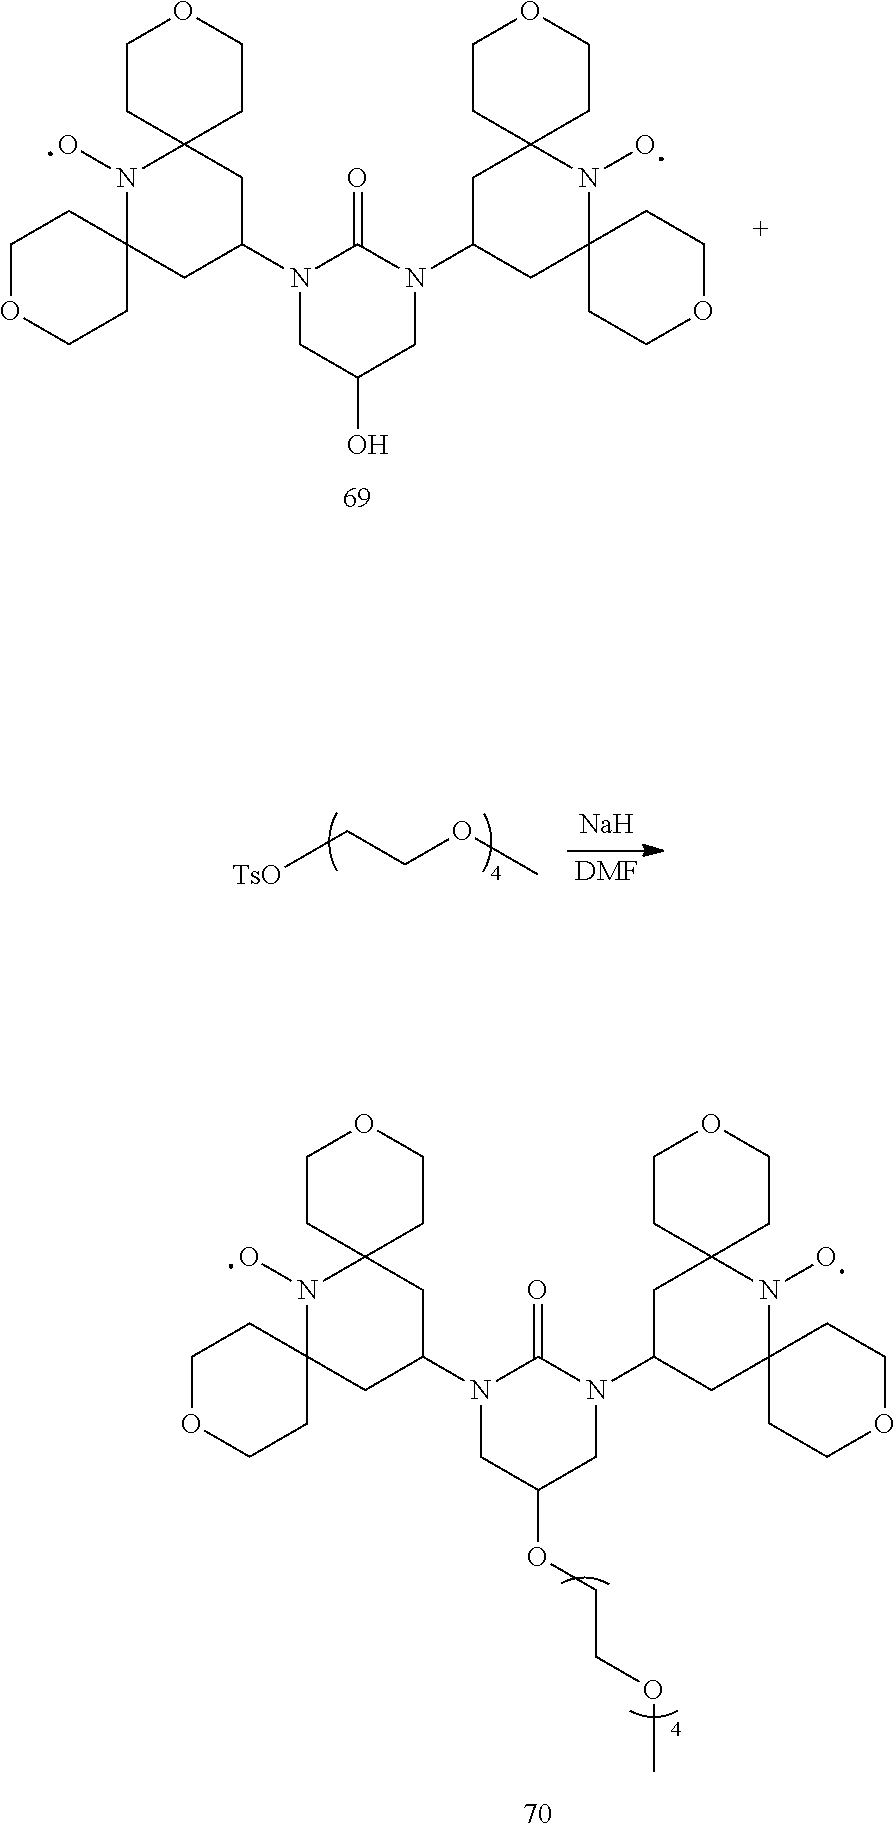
O1CCC2(CC1)N(O)C1(CC(N3CC(O)CN(C4CC5(N(O)C6(C4)CCOCC6)CCOCC5)C3=O)C2)CCOCC1.[TsO]CCOC.[Na].[DMF].O1CCC2(CC1)N(O)C1(CC(N3CC(OCCOC)CN(C4CC5(N(O)C6(C4)CCOCC6)CCOCC5)C3=O)C2)CCOCC1
